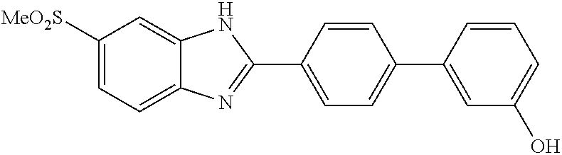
C1([MeO2S])=CC=C2C(=C1)NC(C1=CC=C(C3=CC(O)=CC=C3)C=C1)=N2
